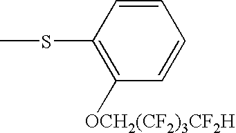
C1=CC(SC)=C([OCH2(CF2)3CF2H])C=C1
